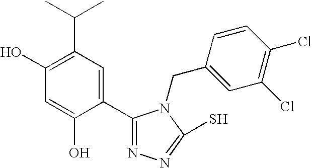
C1(O)=C(C(C)C)C=C(C2=NN=C(S)N2CC2=CC(Cl)=C(Cl)C=C2)C(O)=C1
